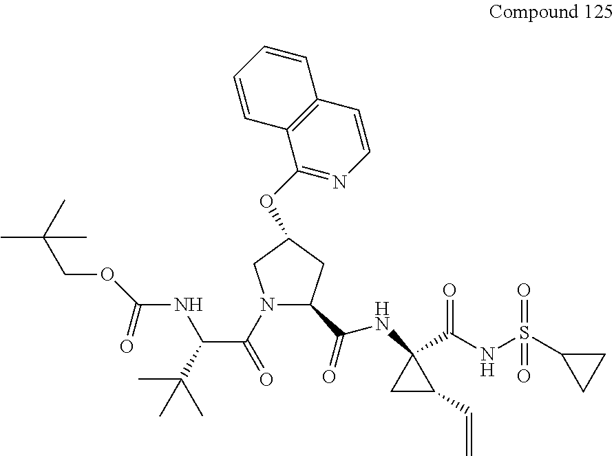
O(C(NC(C(C)(C)C)C(=O)N1C(C(=O)NC2(C(NS(=O)(C3CC3)=O)=O)CC2C=C)CC(OC2=NC=CC3=C2C=CC=C3)C1)=O)CC(C)(C)C
